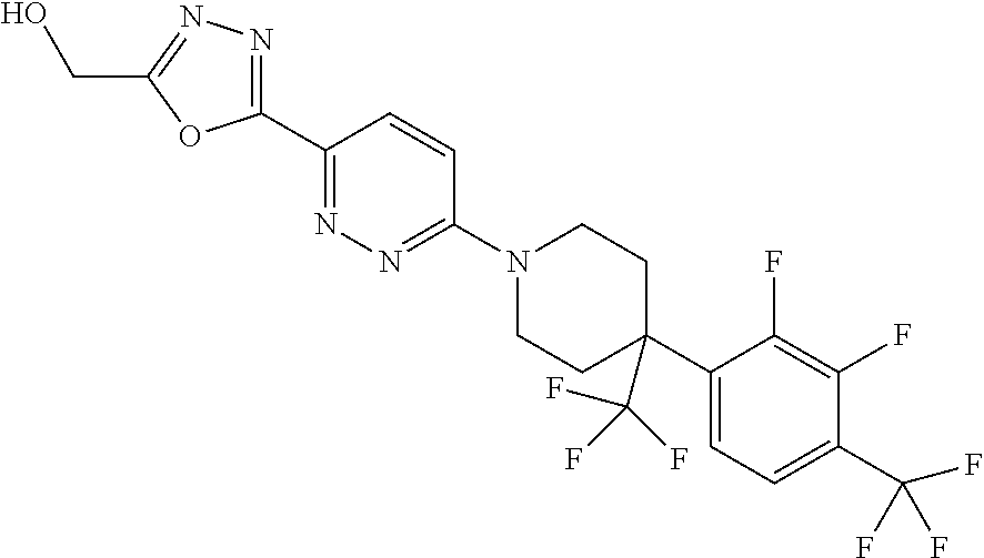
C1(C2=NN=C(N3CCC(C4=CC=C(C(F)(F)F)C(F)=C4F)(C(F)(F)F)CC3)C=C2)=NN=C(CO)O1
